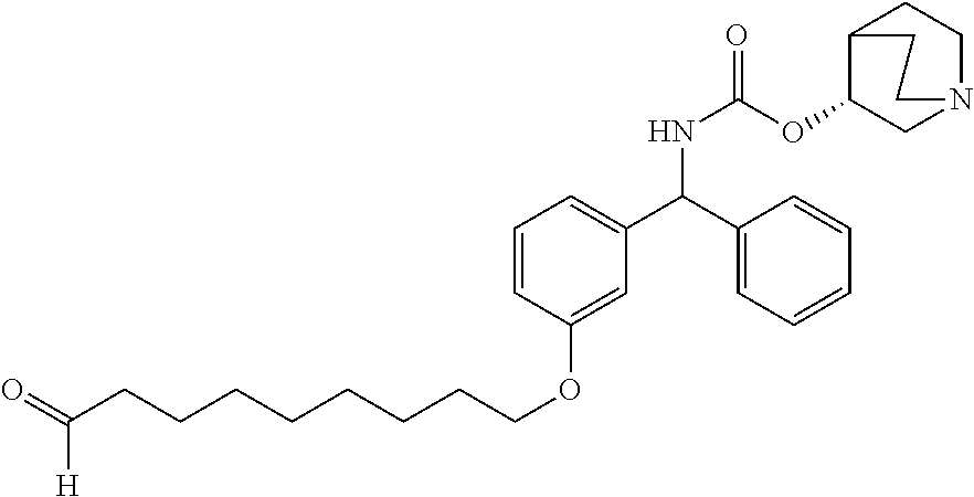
C(CCCCCCCCOC1=CC(C(C2=CC=CC=C2)NC(OC2CN3CCC2CC3)=O)=CC=C1)(=O)[H]
